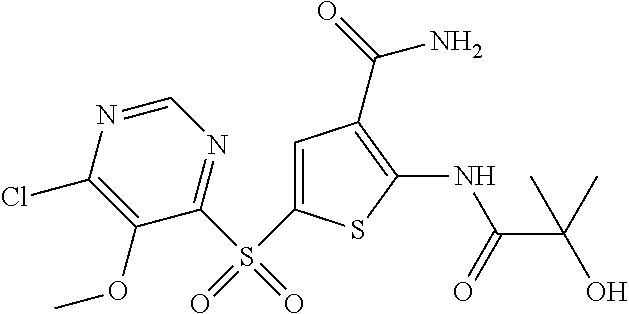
S(C1=NC=NC(Cl)=C1OC)(=O)(C1=CC(C(=O)N)=C(NC(=O)C(O)(C)C)S1)=O
